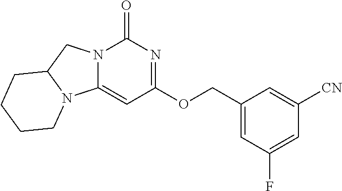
N12C(CN3C1=CC(OCC1=CC(F)=CC([CN])=C1)=NC3=O)CCCC2
